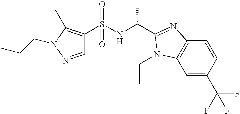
S(NC(C)C1=NC2=C(C=C(C(F)(F)F)C=C2)N1CC)(=O)(=O)C1=C(C)N(CCC)N=C1
